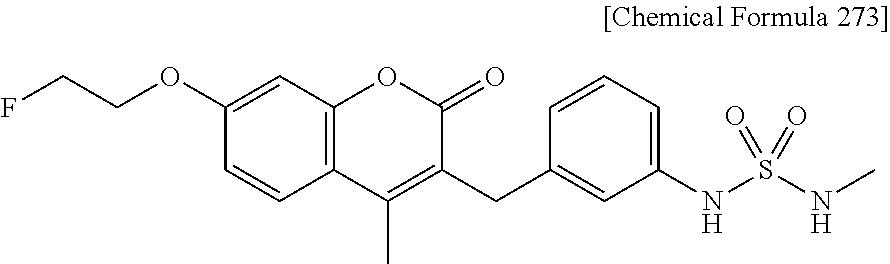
C12=C(C=C(OCCF)C=C1)OC(=O)C(CC1=CC(NS(NC)(=O)=O)=CC=C1)=C2C
